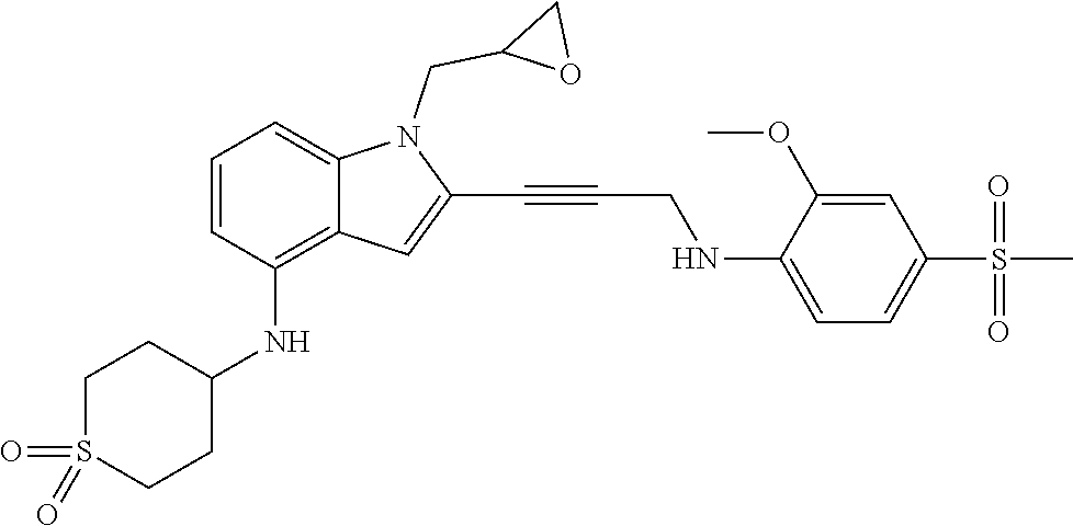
C1=C(NCC#CC2=CC3=C(NC4CCS(=O)(=O)CC4)C=CC=C3N2CC2OC2)C(OC)=CC(S(C)(=O)=O)=C1
